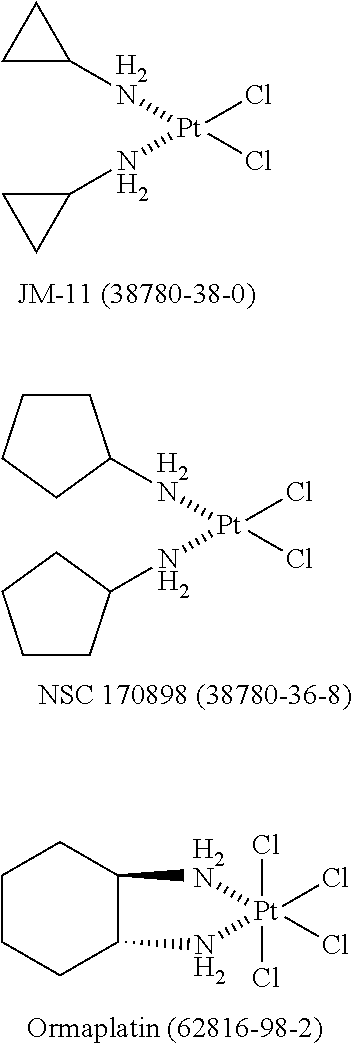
[H2N]([Pt](NC1CC1)(Cl)Cl)C1CC1.[H2N]([Pt](NC1CCCC1)(Cl)Cl)C1CCCC1.[H2N][Pt](NC1C(C)CCCC1)(Cl)(Cl)(Cl)Cl
